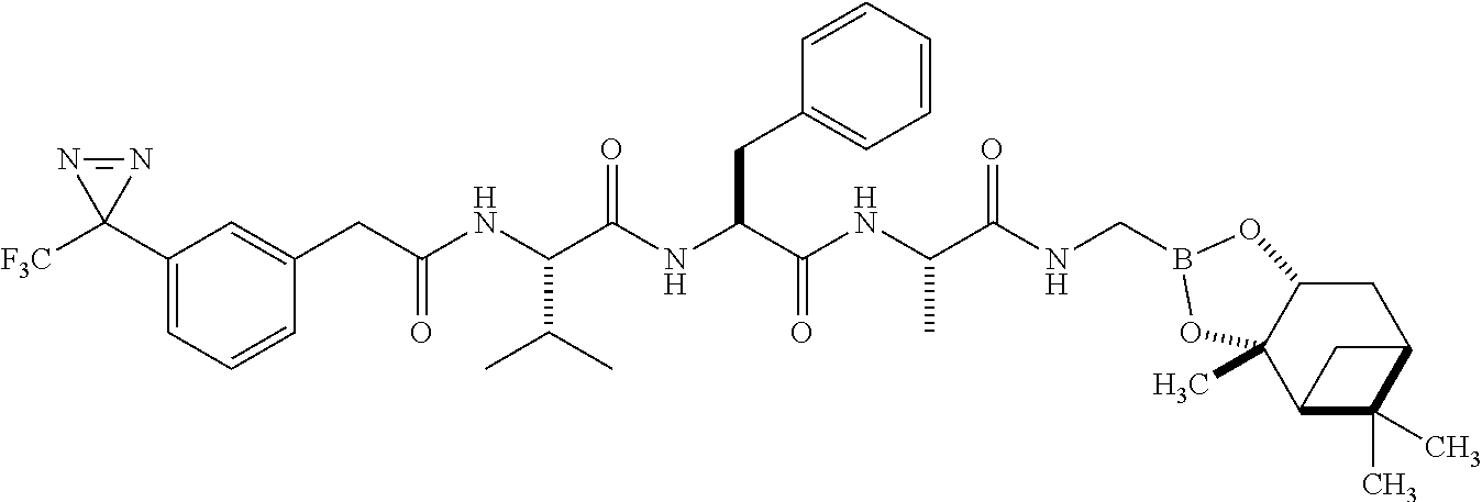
C(NC(C(NC(C(NC(C(NCB1OC2CC3C(C)(C)C(C2(C)O1)C3)=O)C)=O)CC1=CC=CC=C1)=O)C(C)C)(=O)CC1=CC(C2([F3C])N=N2)=CC=C1
